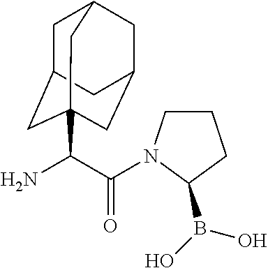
NC(C(=O)N1CCCC1B(O)O)C12CC3CC(CC(C1)C3)C2
